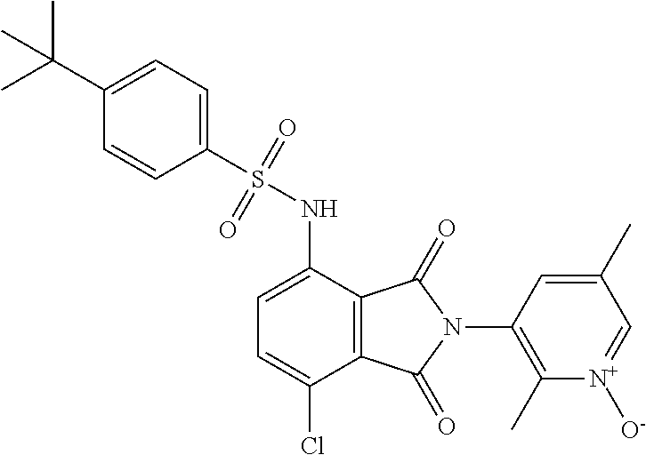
C1(S(NC2=CC=C(Cl)C3=C2C(=O)N(C2=C(C)[N+]([O-])=CC(C)=C2)C3=O)(=O)=O)=CC=C(C(C)(C)C)C=C1
